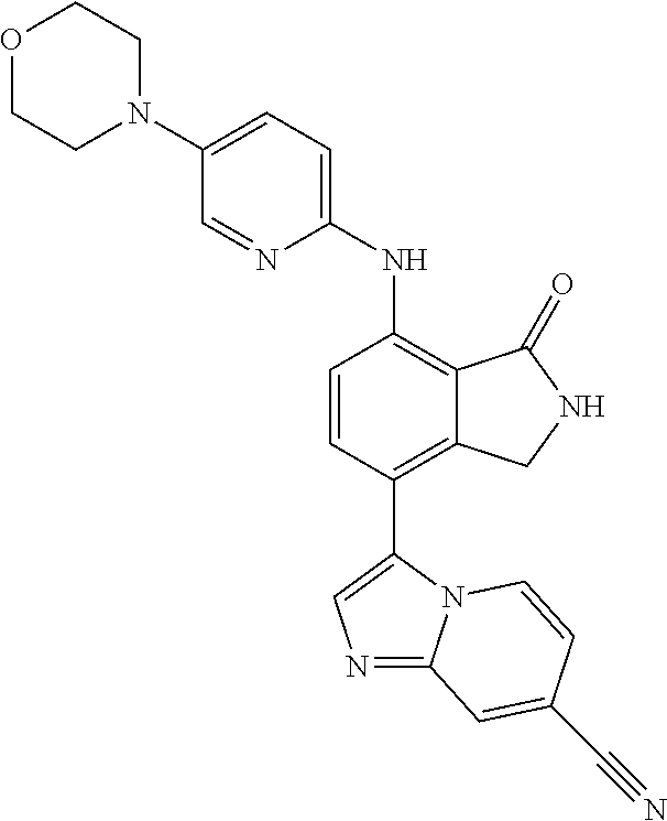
N1(C2=CC=C(NC3=C4C(=C(C5=CN=C6N5C=CC(C#N)=C6)C=C3)CNC4=O)N=C2)CCOCC1
